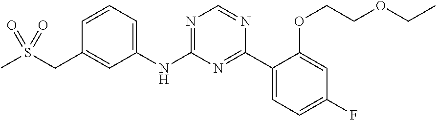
S(CC1=CC(NC2=NC=NC(C3=CC=C(F)C=C3OCCOCC)=N2)=CC=C1)(C)(=O)=O
